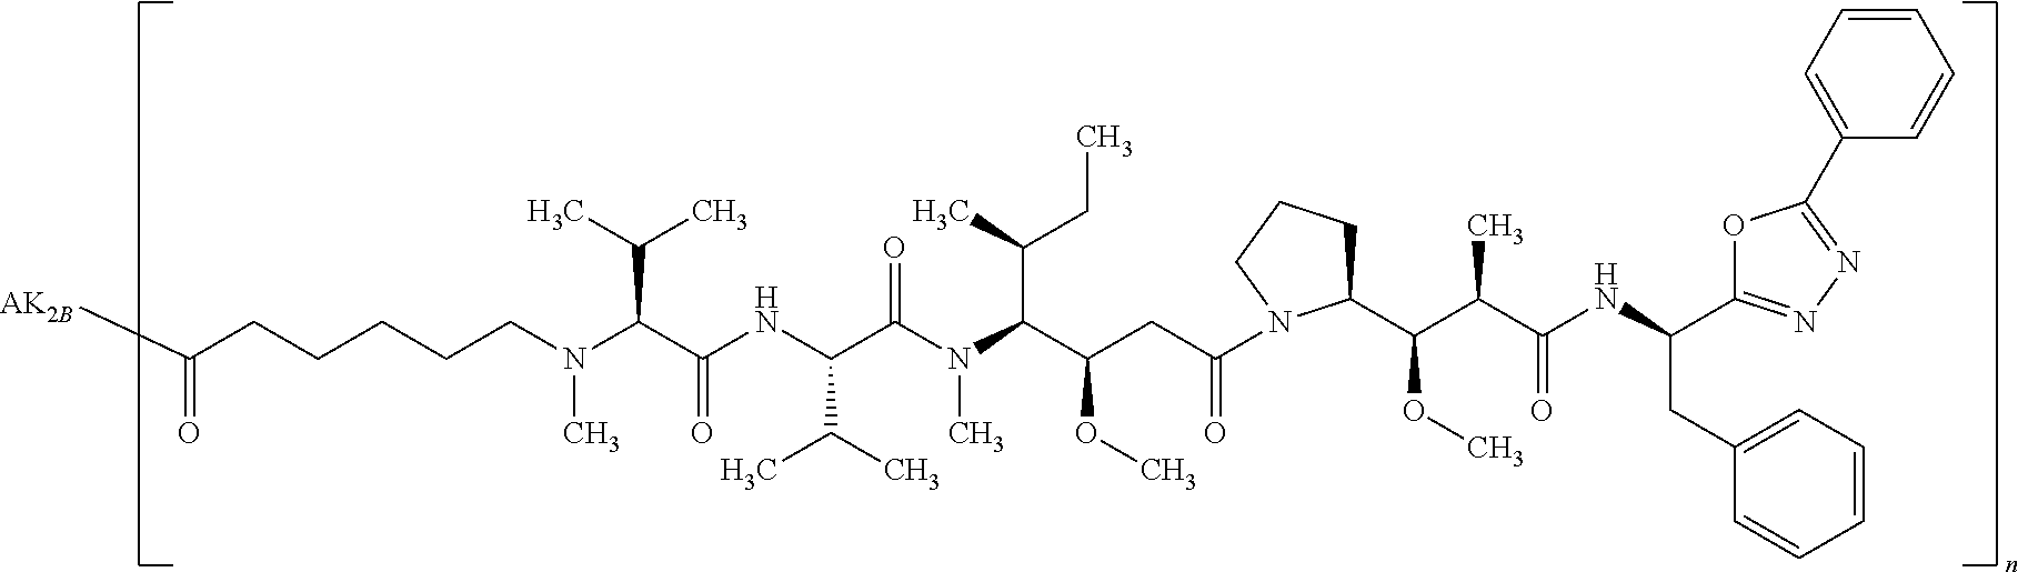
C(CCCCCN(C(C(NC(C(N(C(C(CC(N1C(C(C(C(NC(CC2=CC=CC=C2)C2=NN=C(C3=CC=CC=C3)O2)=O)C)OC)CCC1)=O)OC)C(CC)C)C)=O)C(C)C)=O)C(C)C)C)([AK2B])=O
